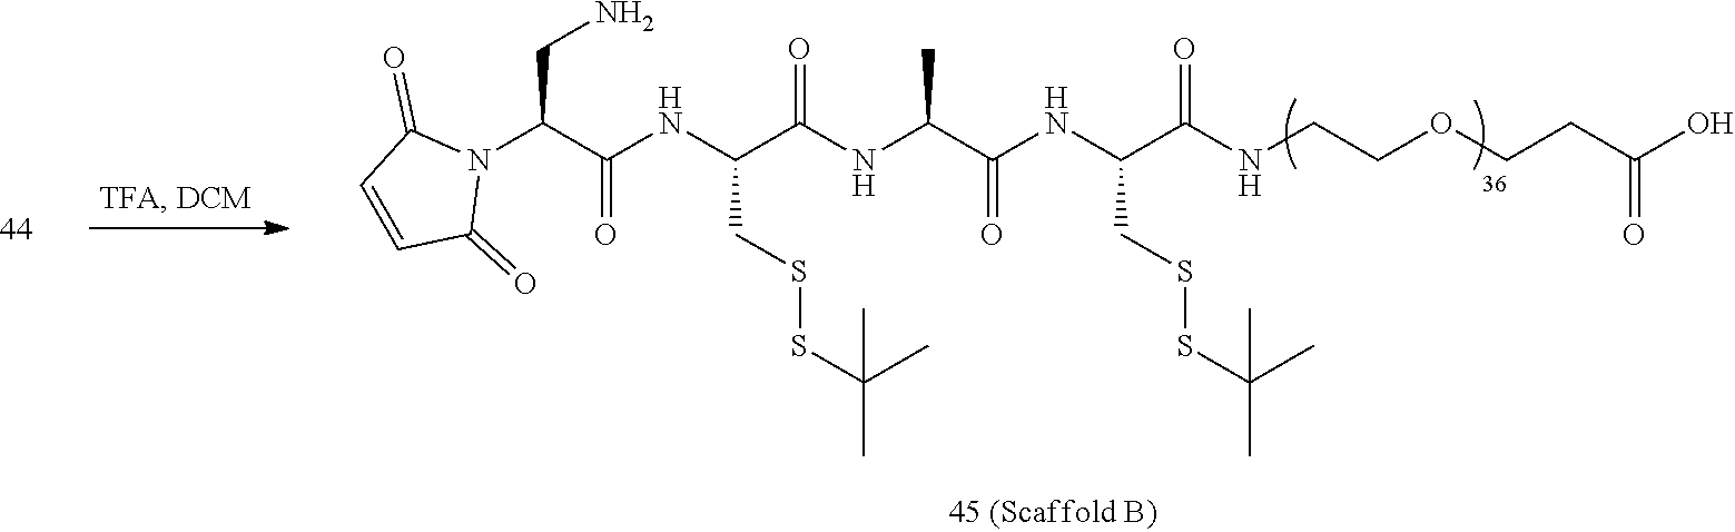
C(C(O)=O)COCCNC(C(NC(C(NC(C(NC(C(N1C(=O)C=CC1=O)CN)=O)CSSC(C)(C)C)=O)C)=O)CSSC(C)(C)C)=O
